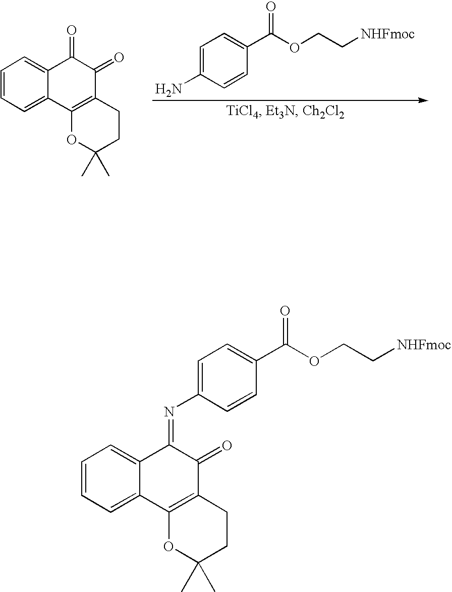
C1=C(N)C=CC(C(OCC[NHFmoc])=O)=C1.C1=CC=C2C(=C1)C(=O)C(=O)C1=C2OC(C)(C)CC1.C1=CC=C2C(=C1)C(=NC1=CC=C(C(OCC[NHFmoc])=O)C=C1)C(=O)C1=C2OC(C)(C)CC1
